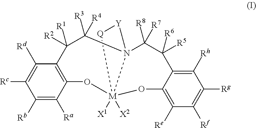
C1([Rb])=C([Ra])C2=C(C([Rd])=C1[Rc])C([R2])([R1])C([R3])([R4])N13[M]([X1])([X2])(O2)(OC2=C([Re])C([Rf])=C([Rg])C([Rh])=C2C([R5])([R6])C1([R7])[R8])[Q][Y]3
